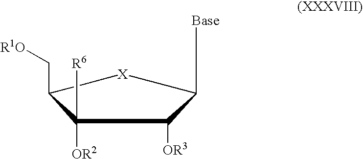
C(C1[X]C([Base])C([OR3])C1([OR2])[R6])[R1O]
